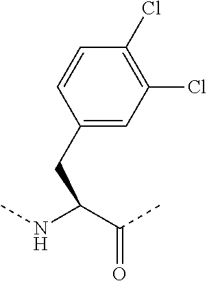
C1=CC(CC(NC)C(C)=O)=CC(Cl)=C1Cl
